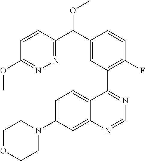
C1=CC(C(C2=CC(C3=NC=NC4=CC(N5CCOCC5)=CC=C34)=C(F)C=C2)OC)=NN=C1OC
